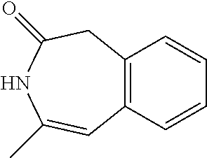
C12=C(C=CC=C1)C=C(C)NC(=O)C2
